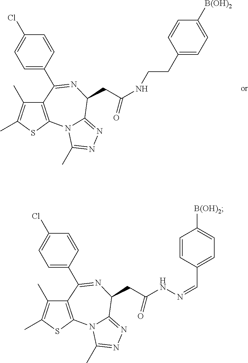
C12=C(SC(C)=C1C)N1C(=NN=C1C)C(CC(NCCC1=CC=C([B(OH)2])C=C1)=O)N=C2C1=CC=C(Cl)C=C1.C12=C(SC(C)=C1C)N1C(=NN=C1C)C(CC(NN=CC1=CC=C([B(OH)2])C=C1)=O)N=C2C1=CC=C(Cl)C=C1
